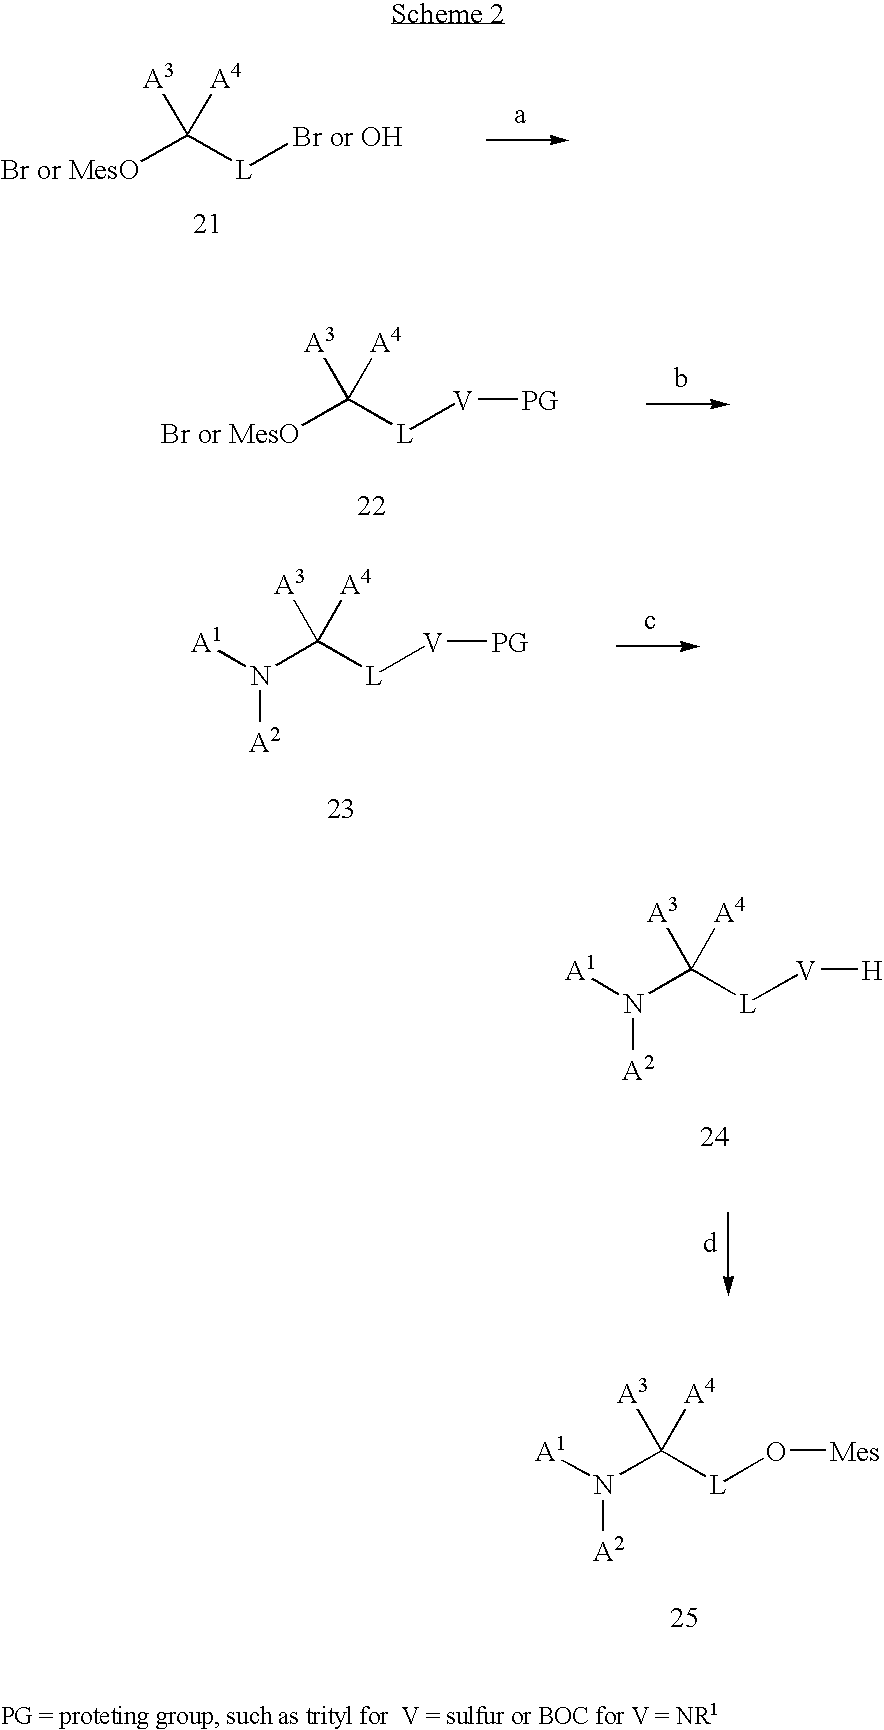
[Br or MesO]C([L][Br or OH])([A3])[A4].[Br or MesO]C([L][V][PG])([A3])[A4].N(C([L][V][PG])([A3])[A4])([A1])[A2].N(C([L][V][H])([A3])[A4])([A1])[A2].N(C([L]O[Mes])([A3])[A4])([A1])[A2]
